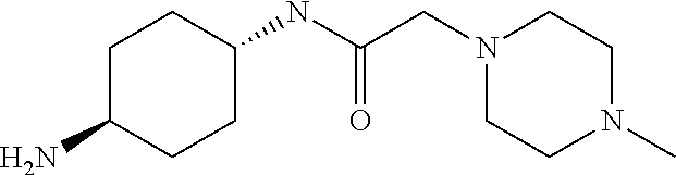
C1C(N)CCC(NC(=O)CN2CCN(C)CC2)C1
